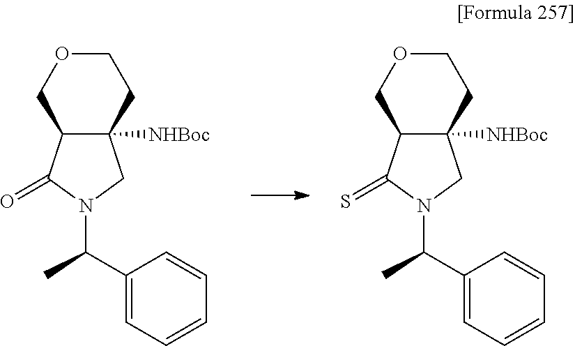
C12([NHBoc])C(C(=O)N(C(C)C3=CC=CC=C3)C1)COCC2.C12([NHBoc])C(C(=S)N(C(C)C3=CC=CC=C3)C1)COCC2
